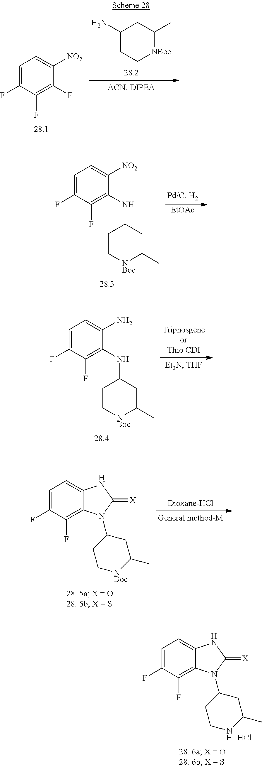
C1=C(F)C(F)=C(F)C([NO2])=C1.C1(N)CC[NBoc]C(C)C1.C1=C(F)C(F)=C2C(=C1)NC(=[X])N2C1CCNC(C)C1.Cl.C1=C(F)C(F)=C(NC2CC[NBoc]C(C)C2)C([NO2])=C1.[EtOAc].C1=C(F)C(F)=C(NC2CC[NBoc]C(C)C2)C(N)=C1.C1=C(F)C(F)=C2C(=C1)NC(=[X])N2C1CC[NBoc]C(C)C1
